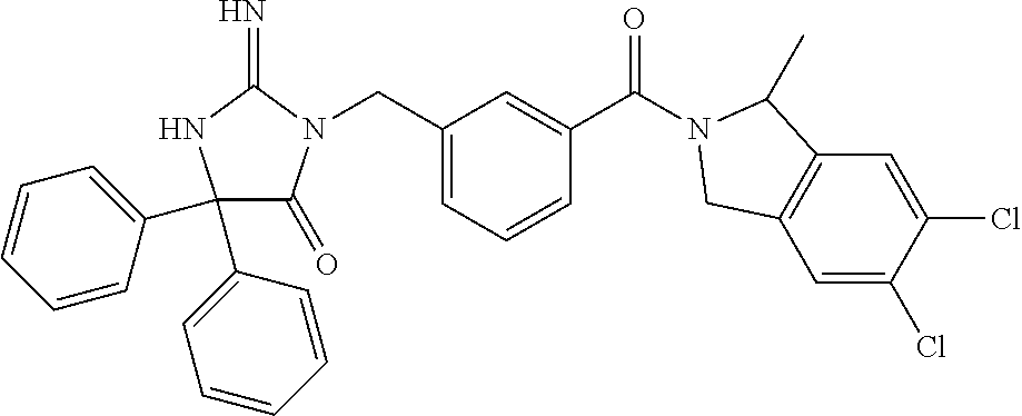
C1(C2=CC=CC=C2)(C2=CC=CC=C2)C(=O)N(CC2=CC=CC(C(=O)N3C(C)C4=C(C=C(Cl)C(Cl)=C4)C3)=C2)C(=N)N1
